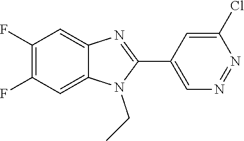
C1(F)=C(F)C=C2C(=C1)N=C(C1=CN=NC(Cl)=C1)N2CC
